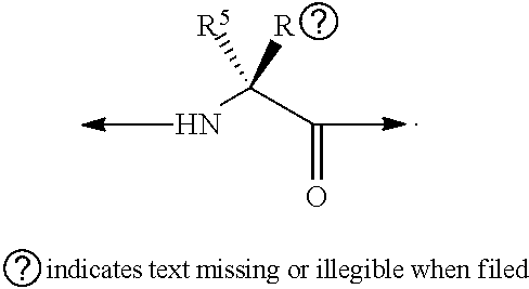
C(N)(C=O)([R5])[R]
